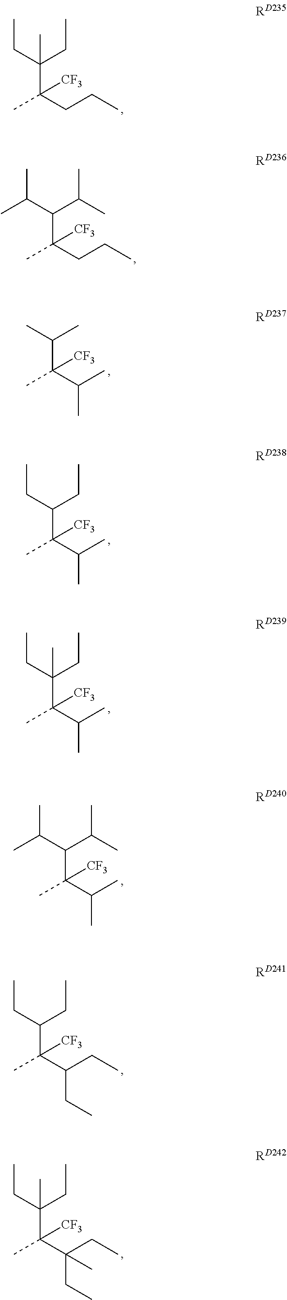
C(CC)(C(CCC)([CF3])C)(CC)C.C(C(C)C)(C(CCC)([CF3])C)C(C)C.C(C)(C(C(C)C)([CF3])C)C.C(CC)(C(C(C)C)([CF3])C)CC.C(CC)(C(C(C)C)([CF3])C)(CC)C.C(C(C)C)(C(C(C)C)([CF3])C)C(C)C.C(CC)(C(C(CC)CC)([CF3])C)CC.C(CC)(C(C(CC)(CC)C)([CF3])C)(CC)C
